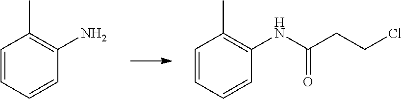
C1=CC=CC(N)=C1C.C1=CC=CC(NC(CCCl)=O)=C1C
